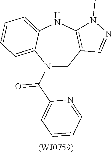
N1(C(=O)C2=CC=CC=N2)CC2=C(NC3=CC=CC=C13)N(C)N=C2
